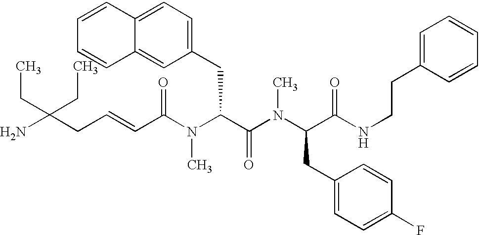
C(C=CC(N(C(C(N(C(CC1=CC=C(F)C=C1)C(NCCC1=CC=CC=C1)=O)C)=O)CC1=CC=C2C(=C1)C=CC=C2)C)=O)C(N)(CC)CC
